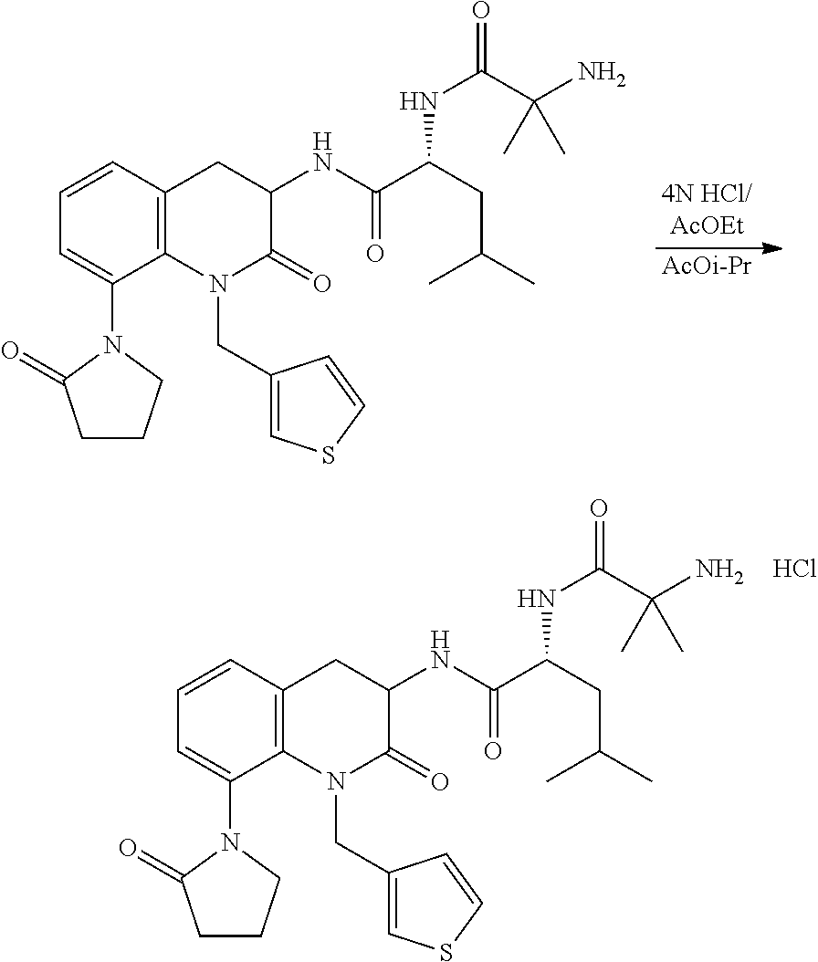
C1=CC2=C(C(N3C(=O)CCC3)=C1)N(CC1=CSC=C1)C(=O)C(NC(C(CC(C)C)NC(=O)C(N)(C)C)=O)C2.Cl.[AcOi-Pr].C1=CC2=C(C(N3C(=O)CCC3)=C1)N(CC1=CSC=C1)C(=O)C(NC(C(CC(C)C)NC(=O)C(N)(C)C)=O)C2
